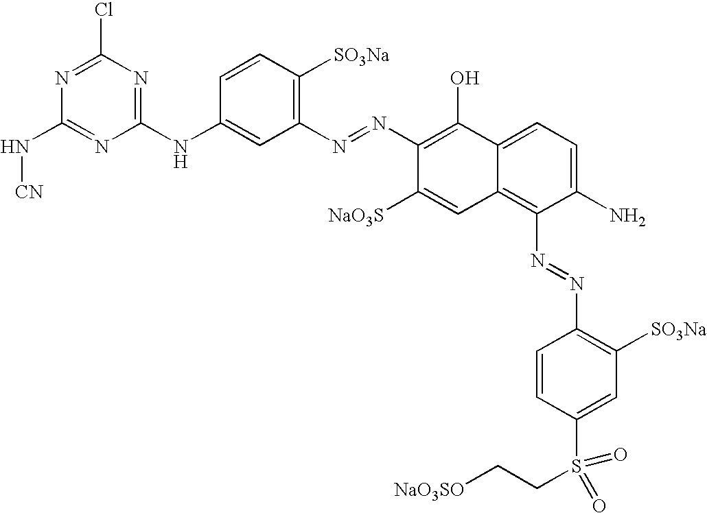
C1=CC([SO3Na])=C(N=NC2=C(O)C3=CC=C(N)C(N=NC4=C([SO3Na])C=C(S(CC[NaO3SO])(=O)=O)C=C4)=C3C=C2[NaO3S])C=C1NC1=NC(Cl)=NC(N[CN])=N1
